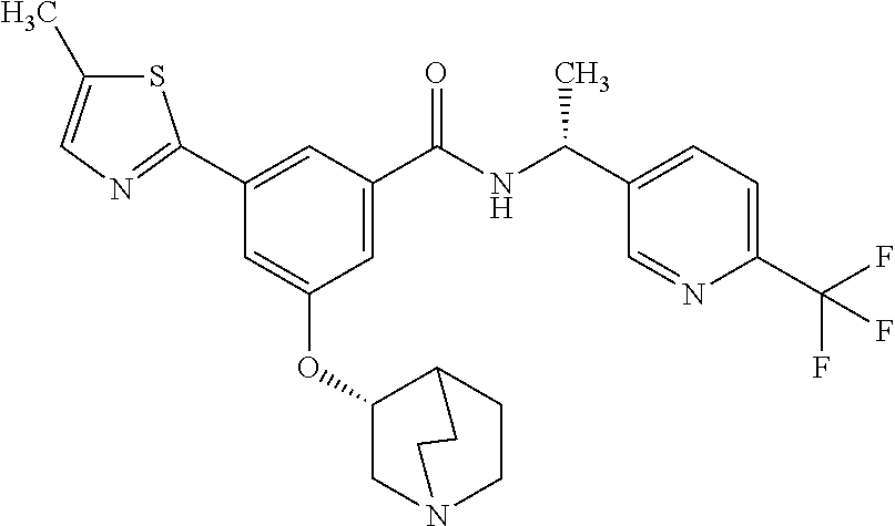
C1=C(C(NC(C2=CC=C(C(F)(F)F)N=C2)C)=O)C=C(C2=NC=C(C)S2)C=C1OC1CN2CCC1CC2
